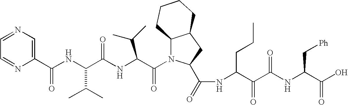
C1(C(NC(C(NC(C(N2C3C(CC2C(=O)NC(C(C(NC(C(O)=O)C[Ph])=O)=O)CCC)CCCC3)=O)C(C)C)=O)C(C)C)=O)=CN=CC=N1
